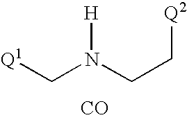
[Q1]CN(CC[Q2])[H].[CO]
